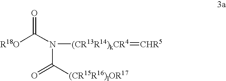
[R18O]C(N(C([(CR15R16)lOR17])=O)[(CR13R14)kCR4]=[CHR5])=O
